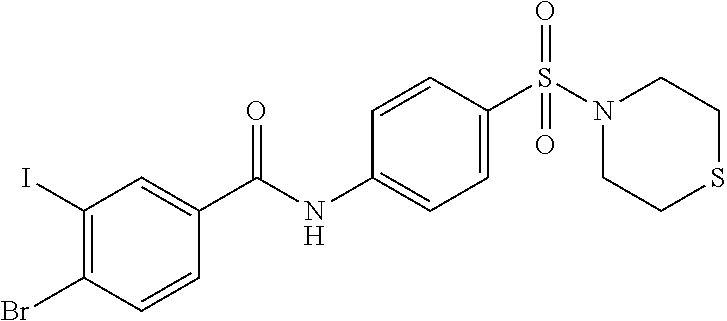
C1=CC(S(N2CCSCC2)(=O)=O)=CC=C1NC(=O)C1=CC(I)=C(Br)C=C1
